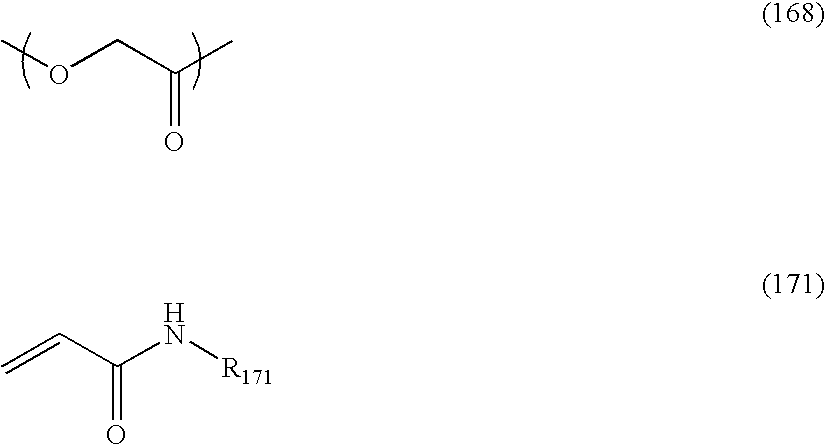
COCC(C)=O.C=CC(N[R171])=O
